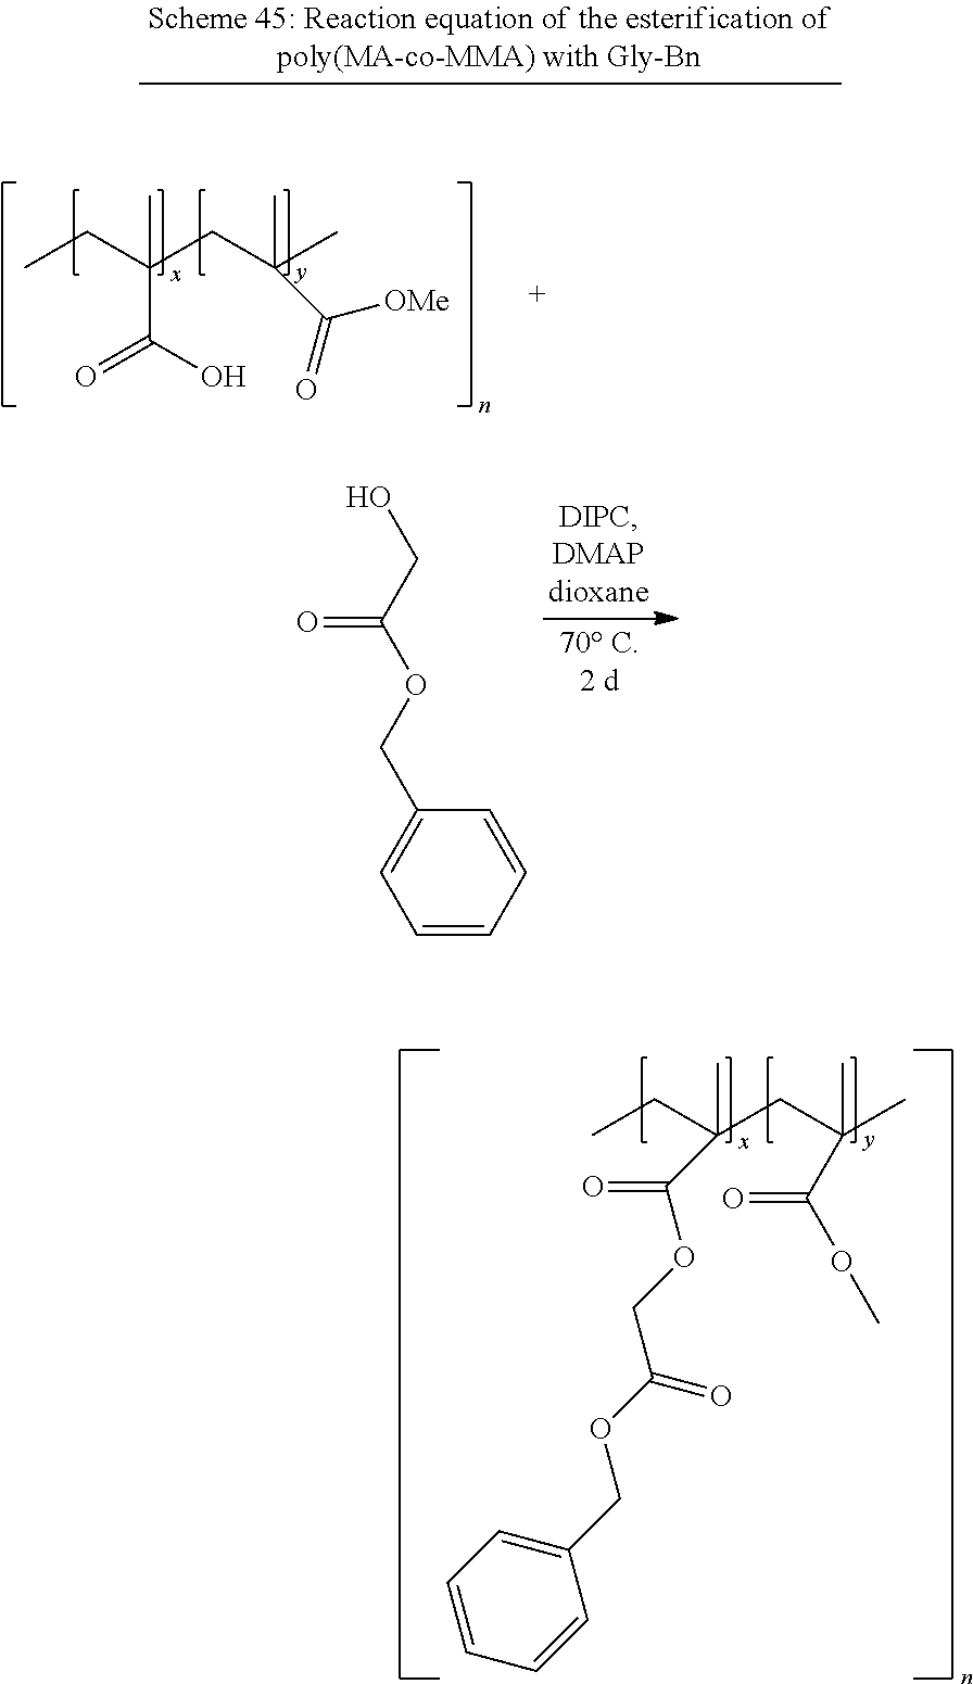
CCC(CC(C)(C)C(OC)=O)(C)C(=O)OCC(OCC1=CC=CC=C1)=O.CCC(CC(C([OMe])=O)(C)C)(C)C(O)=O.C1=CC=CC(COC(CO)=O)=C1
